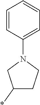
C1(*)CCN(C2=CC=CC=C2)C1
